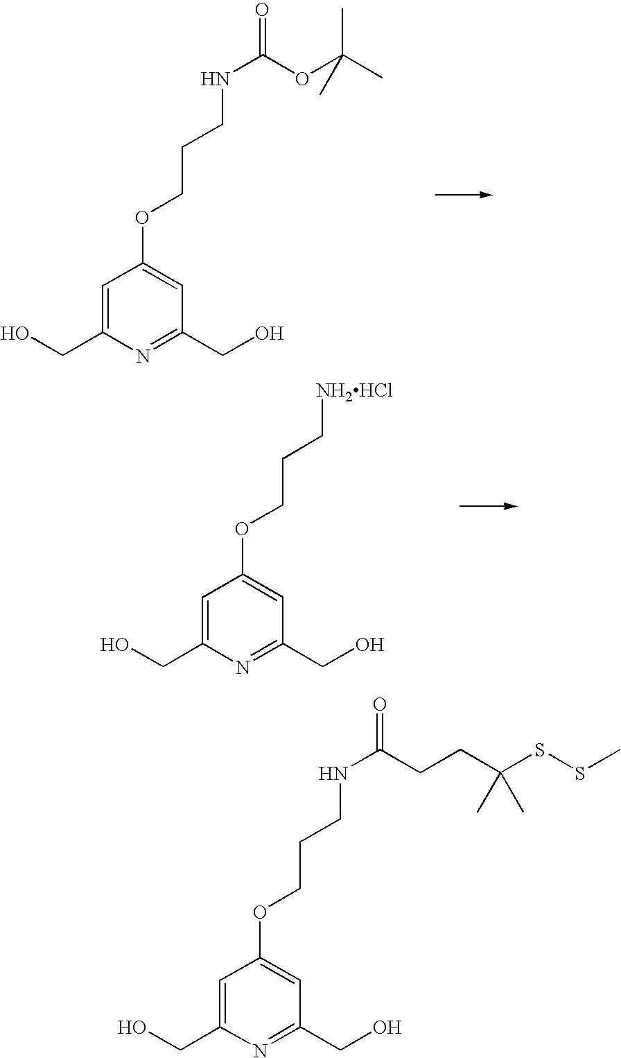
C1=C(CO)N=C(CO)C=C1OCCCNC(OC(C)(C)C)=O.C1=C(CO)N=C(CO)C=C1OCCC[NH2HCl].C1=C(CO)N=C(CO)C=C1OCCCNC(CCC(SSC)(C)C)=O
